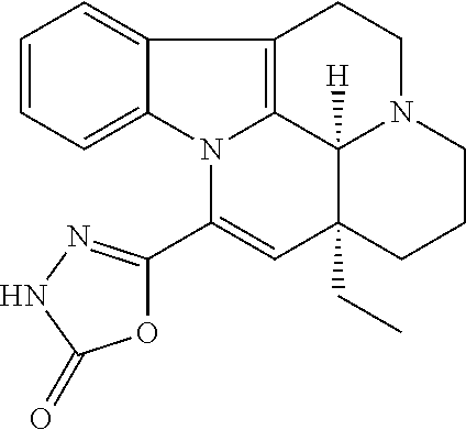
C1=CC=C2C(=C1)C1=C3N2C(C2=NNC(=O)O2)=CC2(CC)C3([H])N(CC1)CCC2
